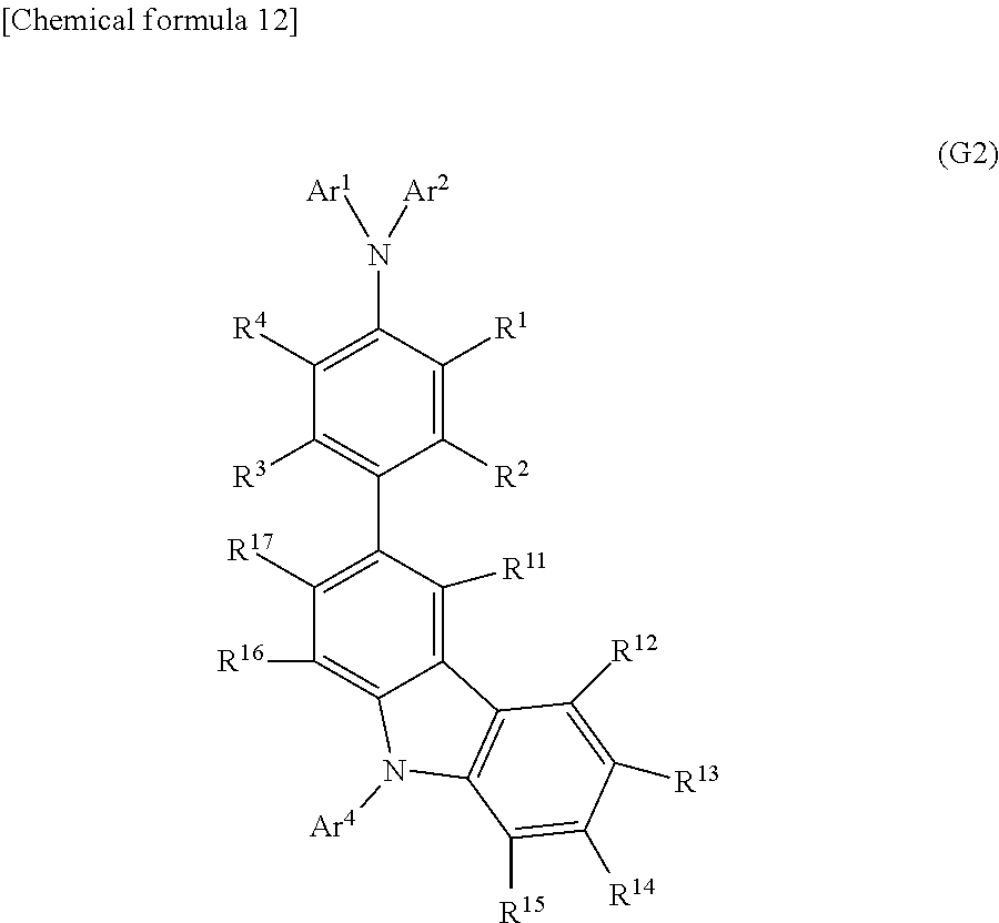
C1([R3])=C(C2=C([R17])C([R16])=C3C(=C2[R11])C2=C(N3[Ar4])C([R15])=C([R14])C([R13])=C2[R12])C([R2])=C([R1])C(N([Ar1])[Ar2])=C1[R4]
